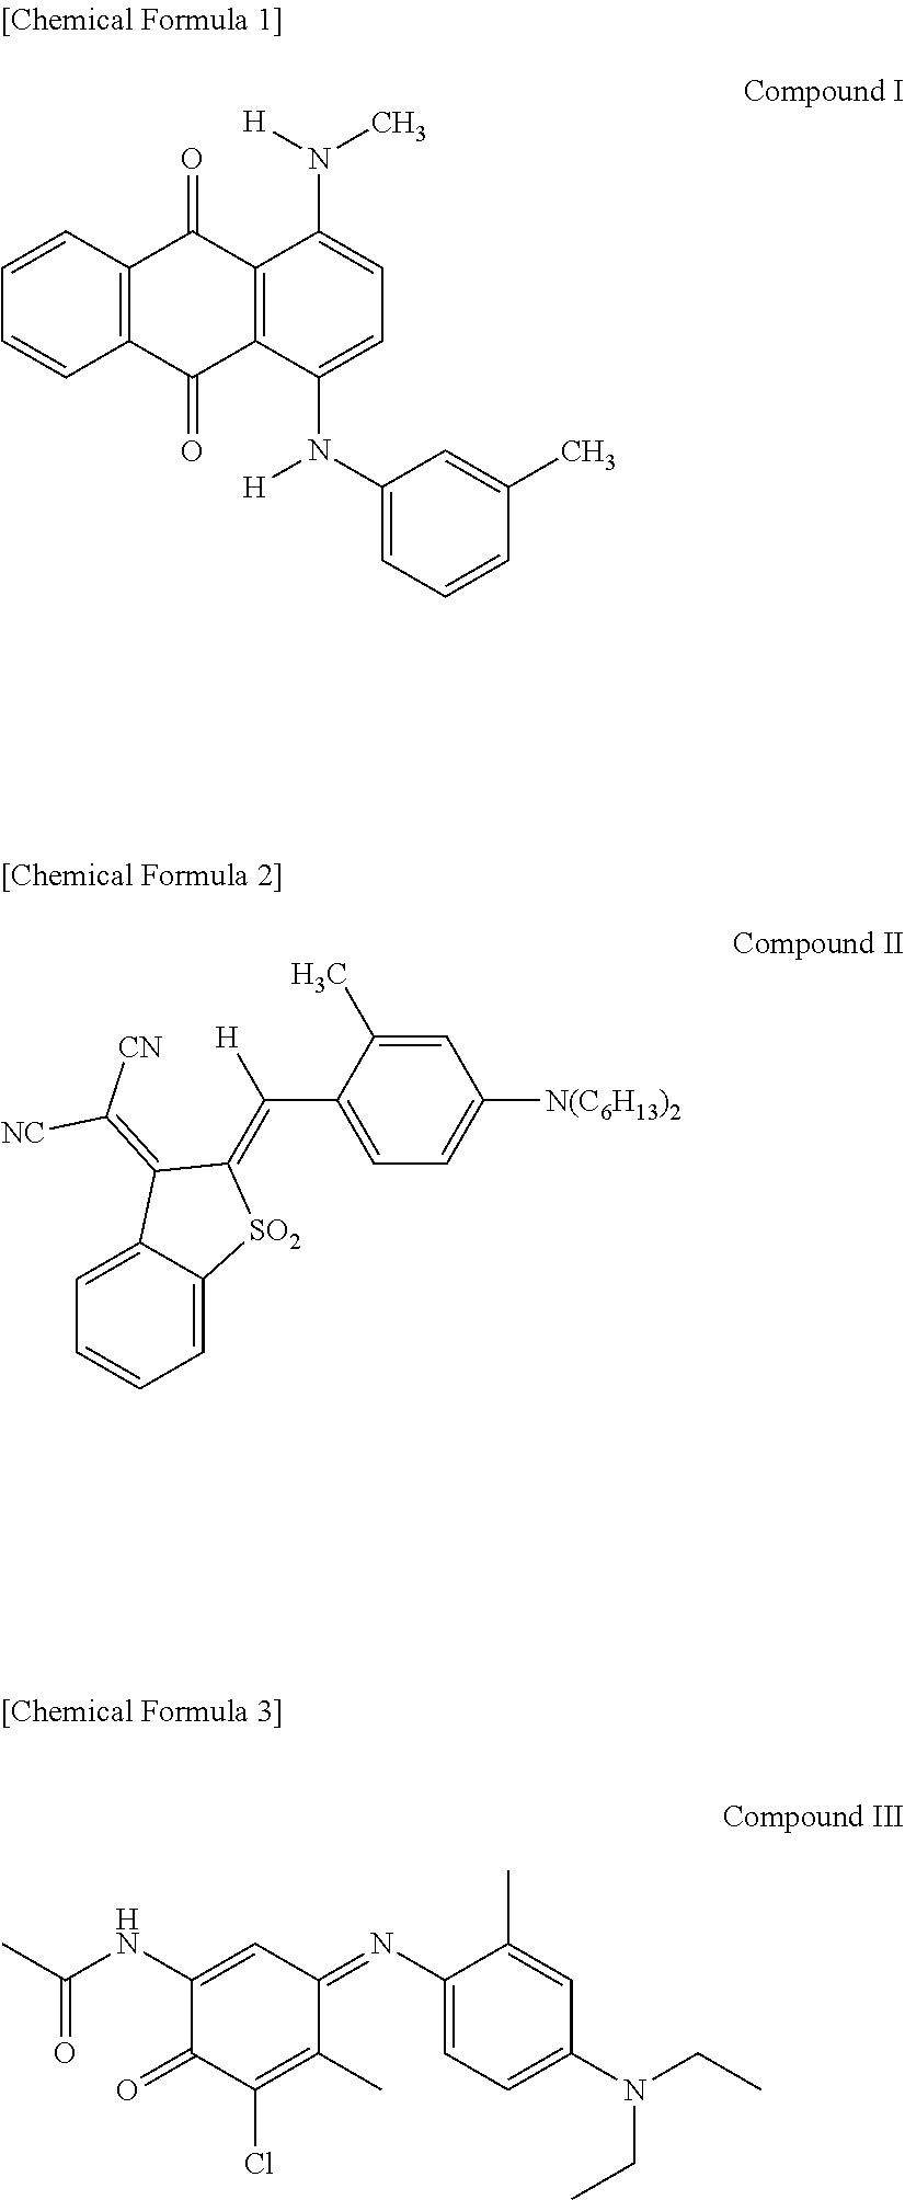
C12=C(C=CC=C1)C(=O)C1=C(C2=O)C(N(C2=CC=CC(C)=C2)[H])=CC=C1N([H])C.C1=C(C)C(C(=C2C(=C([CN])[NC])C3=CC=CC=C3[SO2]2)[H])=CC=C1[N(C6H13)2].C1(NC(C)=O)=CC(=NC2=CC=C(N(CC)CC)C=C2C)C(C)=C(Cl)C1=O
